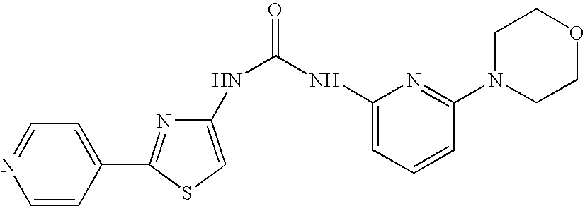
C1(NC(=O)NC2=CC=CC(N3CCOCC3)=N2)=CSC(C2=CC=NC=C2)=N1
